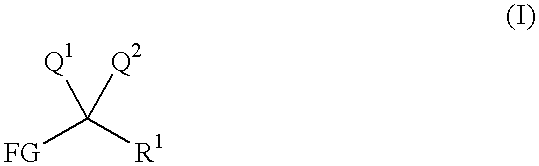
[FG]C([R1])([Q2])[Q1]
